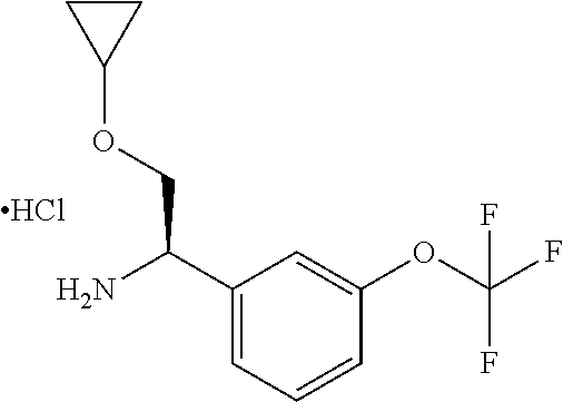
C1(C(N)COC2CC2)=CC=CC(OC(F)(F)F)=C1.Cl
